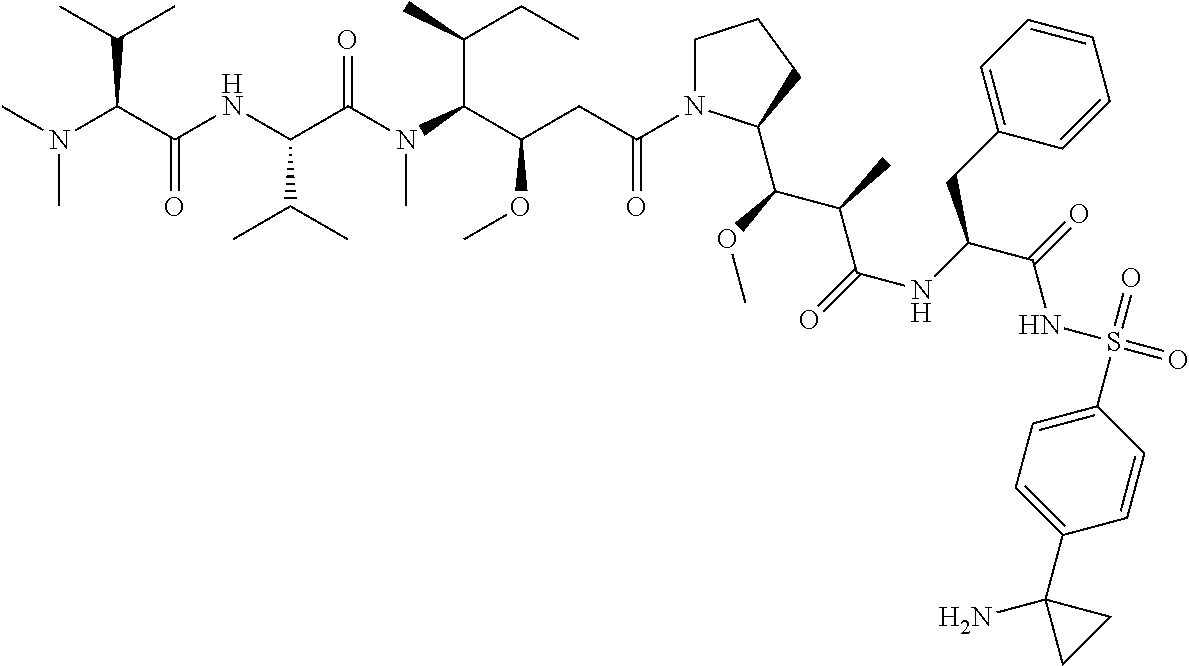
C1N(C(CC(C(N(C(C(NC(C(N(C)C)C(C)C)=O)C(C)C)=O)C)C(C)CC)OC)=O)C(C(OC)C(C)C(=O)NC(C(=O)NS(=O)(=O)C2=CC=C(C3(N)CC3)C=C2)CC2=CC=CC=C2)CC1
